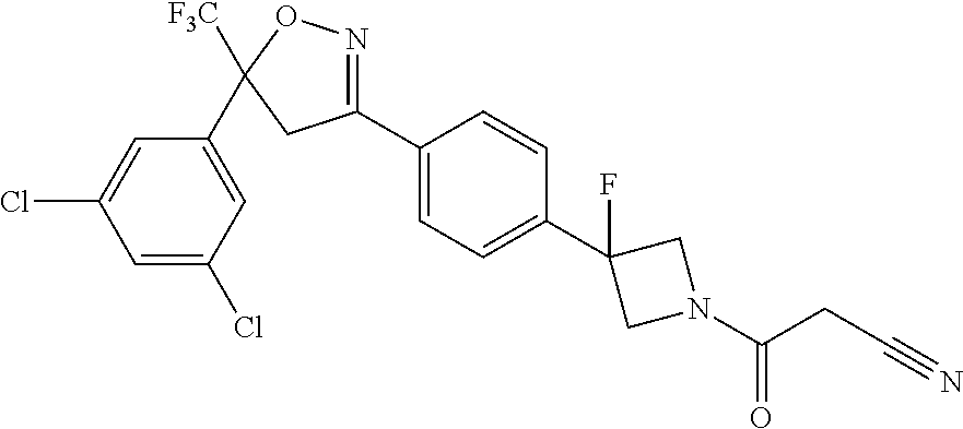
C1(C2=CC=C(C3(F)CN(C(=O)CC#N)C3)C=C2)=NOC(C2=CC(Cl)=CC(Cl)=C2)([F3C])C1
